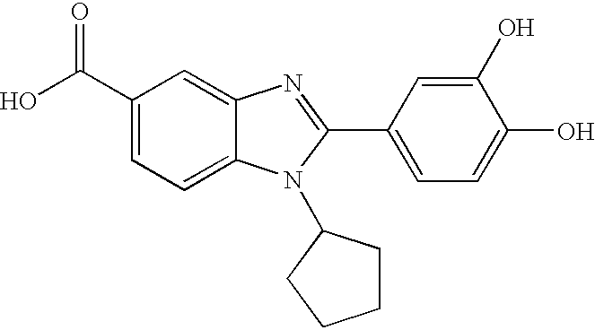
C1(C(O)=O)=CC=C2C(=C1)N=C(C1=CC=C(O)C(O)=C1)N2C1CCCC1
